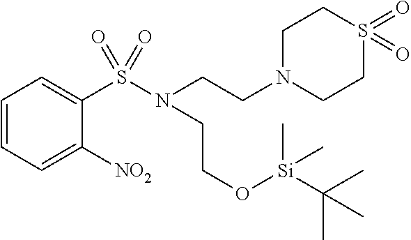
C1=CC=C([NO2])C(S(N(CCN2CCS(=O)(=O)CC2)CCO[Si](C(C)(C)C)(C)C)(=O)=O)=C1
